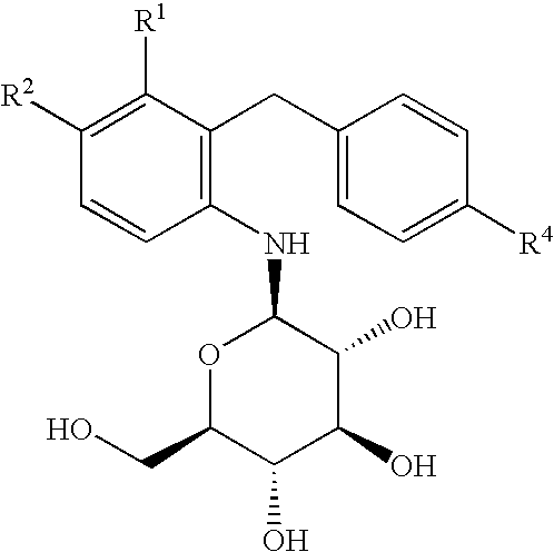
C1([R2])=C([R1])C(CC2=CC=C([R4])C=C2)=C(NC2OC(CO)C(O)C(O)C2O)C=C1
